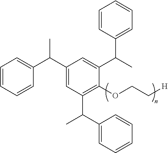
C1=CC=CC(C(C2=CC(C(C3=CC=CC=C3)C)=C(OCC[H])C(C(C)C3=CC=CC=C3)=C2)C)=C1
